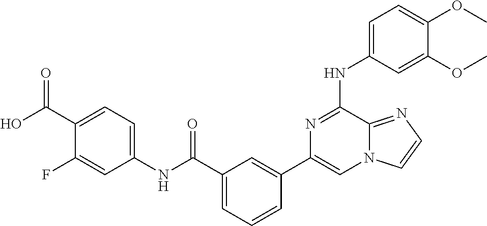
C1=C(NC2=NC(C3=CC(C(=O)NC4=CC=C(C(O)=O)C(F)=C4)=CC=C3)=CN3C2=NC=C3)C=C(OC)C(OC)=C1
